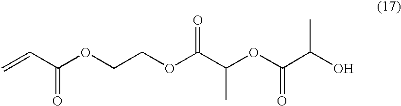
C=CC(OCCOC(C(OC(C(O)C)=O)C)=O)=O
